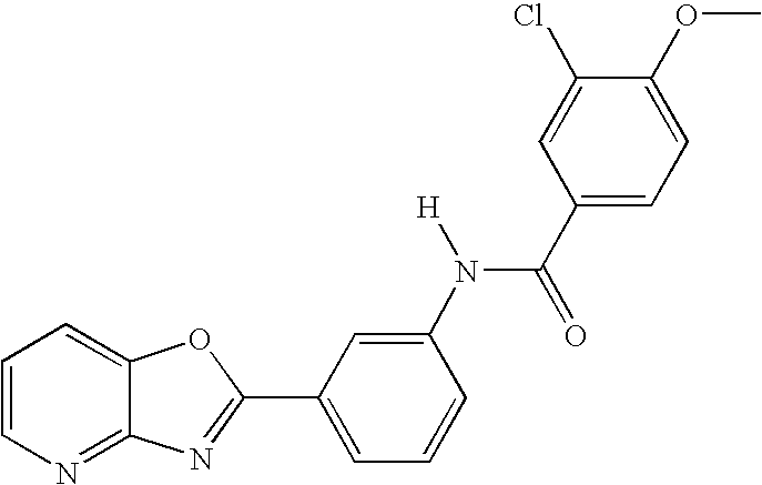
C1=CN=C2C(=C1)OC(C1=CC=CC(N(C(C3=CC=C(OC)C(Cl)=C3)=O)[H])=C1)=N2
